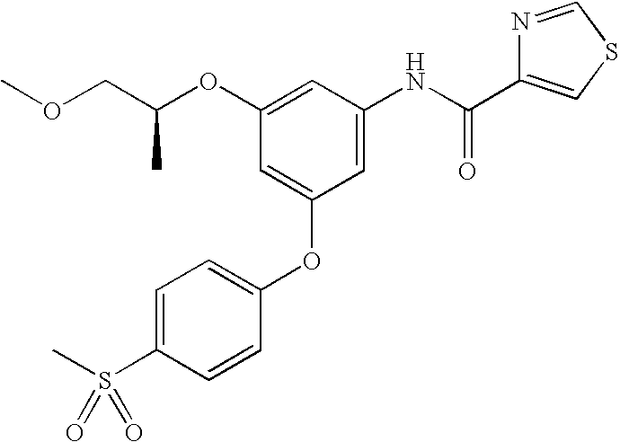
COCC(OC1=CC(NC(C2=CSC=N2)=O)=CC(OC2=CC=C(S(C)(=O)=O)C=C2)=C1)C
